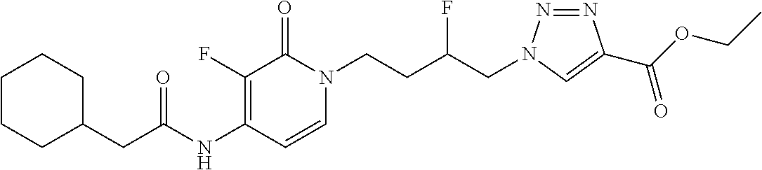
C1C(CC(NC2=C(F)C(=O)N(CCC(CN3N=NC(C(OCC)=O)=C3)F)C=C2)=O)CCCC1
